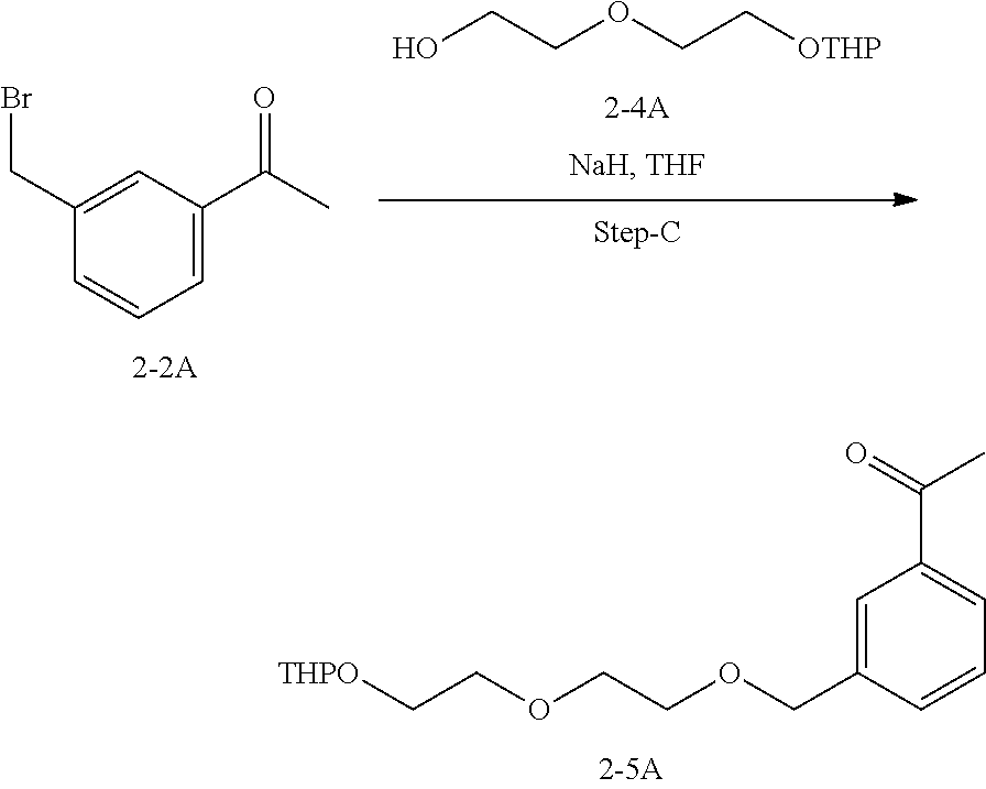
[THPO]CCOCCOCC1=CC(C(=O)C)=CC=C1.OCCOCC[OTHP].C1=CC=C(C(C)=O)C=C1CBr
